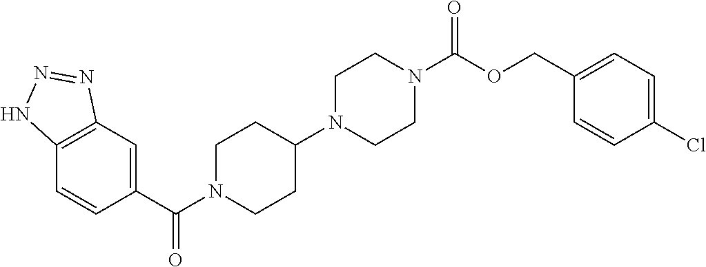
C12=C(C=C(C(=O)N3CCC(N4CCN(C(OCC5=CC=C(Cl)C=C5)=O)CC4)CC3)C=C1)N=NN2
